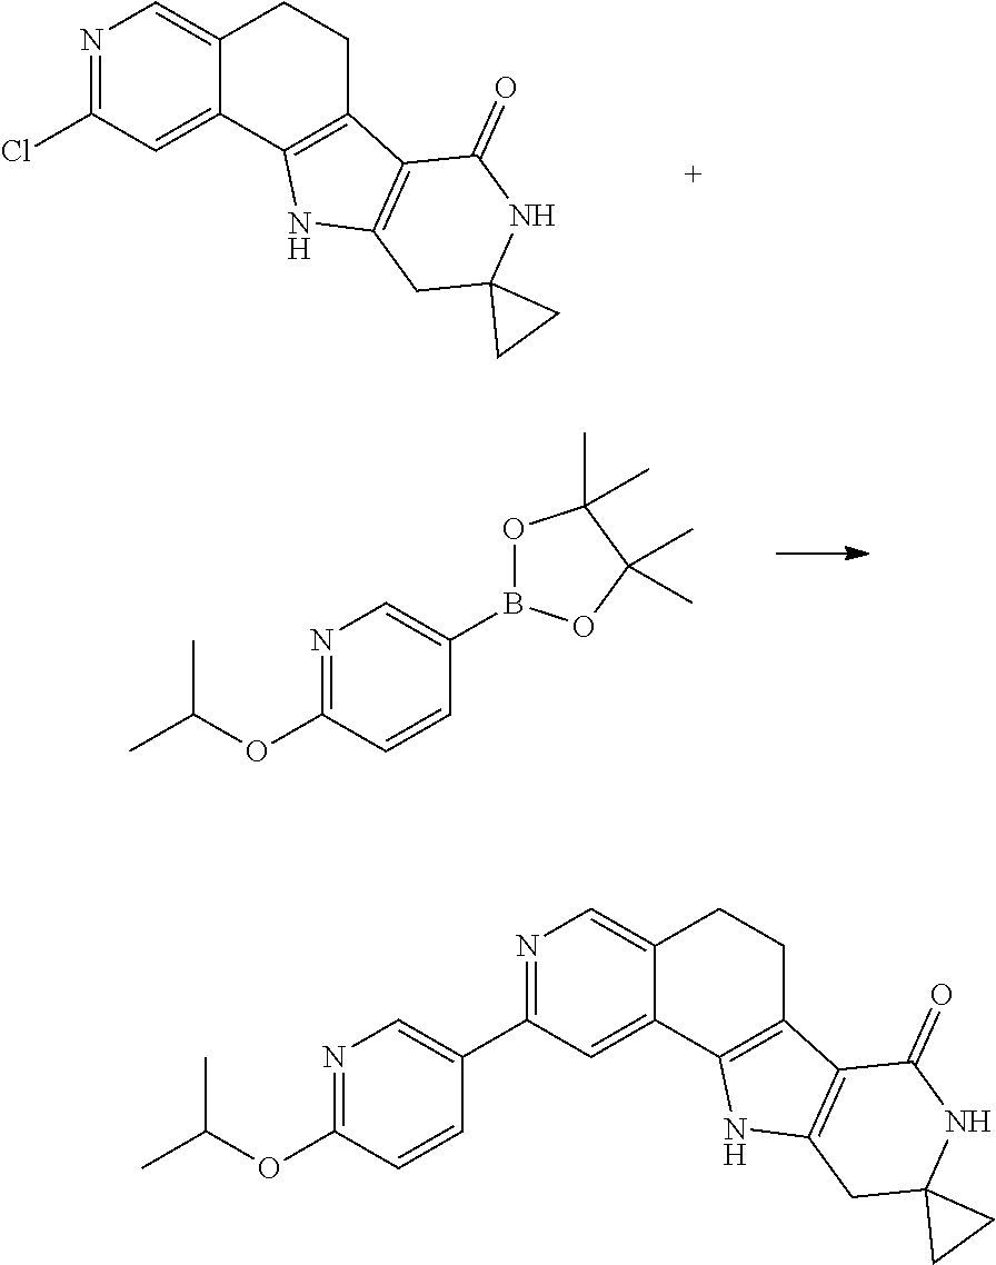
N1=C(Cl)C=C2C(=C1)CCC1=C2NC2=C1C(=O)NC1(C2)CC1.CC(OC1=NC=C(B2OC(C)(C)C(C)(C)O2)C=C1)C.CC(OC1=NC=C(C2=NC=C3C(=C2)C2=C(CC3)C3=C(N2)CC2(NC3=O)CC2)C=C1)C
